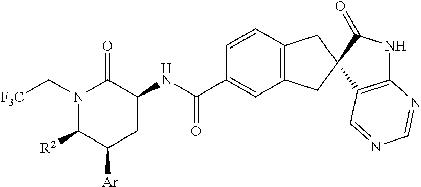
N1(C[F3C])C([R2])C([Ar])CC(NC(C2=CC3=C(C=C2)CC2(C3)C3=C(NC2=O)N=CN=C3)=O)C1=O
